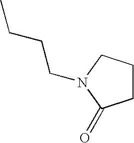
CCCCN1C(=O)CCC1
